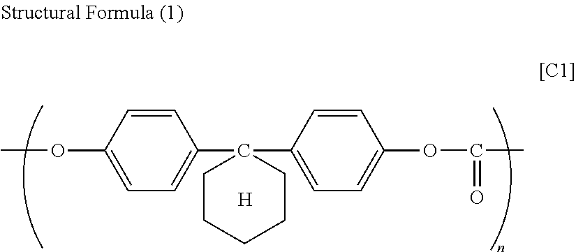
COC1=CC=C(C2(C3=CC=C(OC(C)=O)C=C3)CCCCC2)C=C1.[H]
